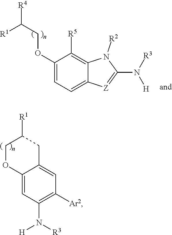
C12=CC(N([R3])[H])=C([Ar2])C=C1CC([R1])CO2.C1(OCC([R4])[R1])=CC=C2C(=C1[R5])N([R2])C(N([H])[R3])=[Z]2
